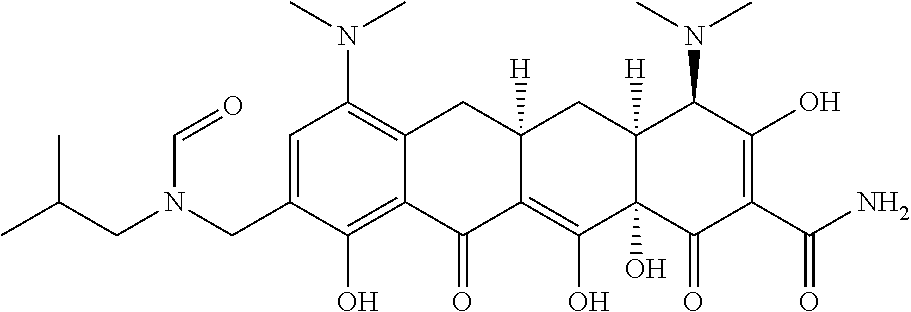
C1=C(CN(CC(C)C)C=O)C(O)=C2C(=C1N(C)C)CC1([H])C(=C(O)C3(O)C([H])(C1)C(N(C)C)C(O)=C(C(N)=O)C3=O)C2=O
